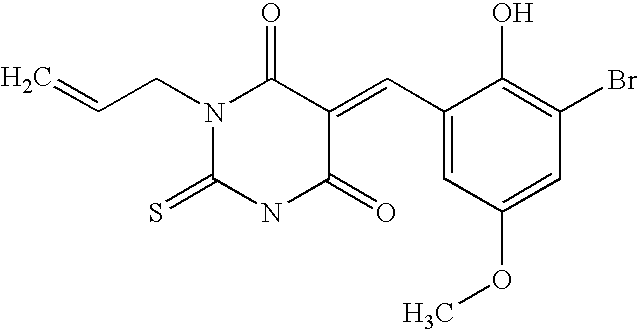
O=C1N(CC=C)C(=S)NC(=O)C1=CC1=CC(OC)=CC(Br)=C1O
